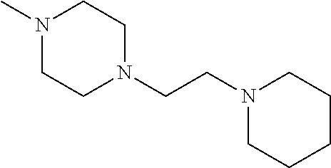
C(N1CCN(C)CC1)CN1CCCCC1
